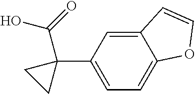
C12=CC(C3(C(O)=O)CC3)=CC=C1OC=C2
